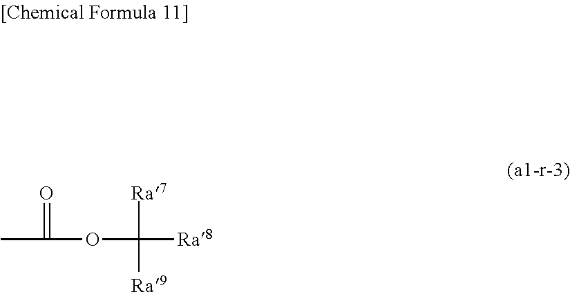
O(C([Ra7])([Ra9])[Ra8])C(=O)C
